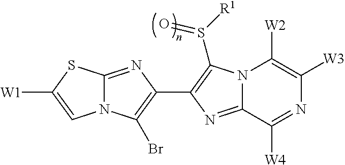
N12C(=NC(C3=C(S([R1])=O)N4C(=N3)C([W4])=NC([W3])=C4[W2])=C1Br)SC([W1])=C2
